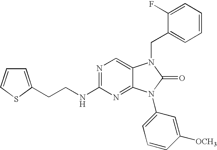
N1=C(NCCC2=CC=CS2)N=C2C(=C1)N(CC1=CC=CC=C1F)C(=O)N2C1=CC=CC([OCH3])=C1
